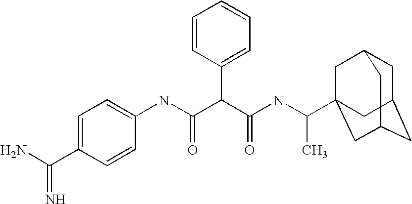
NC(=N)C1=CC=C(NC(C(C2=CC=CC=C2)C(NC(C)C23CC4CC(CC(C2)C4)C3)=O)=O)C=C1
